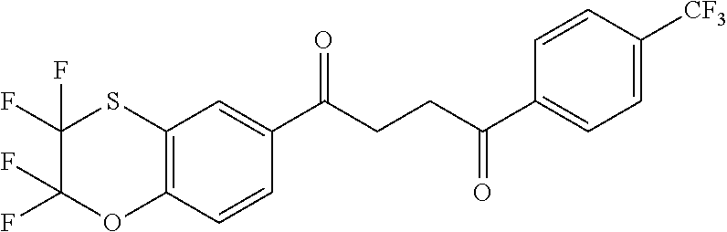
C12=C(C=CC(C(CCC(C3=CC=C([CF3])C=C3)=O)=O)=C1)OC(F)(F)C(F)(F)S2
